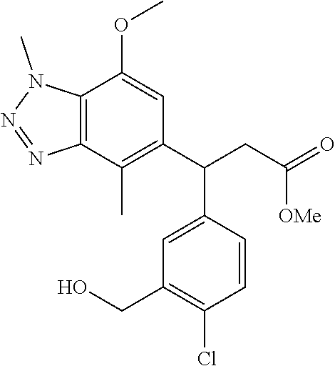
C1(C(CC(=O)[OMe])C2=CC(CO)=C(Cl)C=C2)=C(C)C2=C(C(OC)=C1)N(C)N=N2
